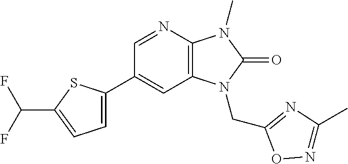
C1(C2=CC=C(C(F)F)S2)=CC2=C(N=C1)N(C)C(=O)N2CC1=NC(C)=NO1
